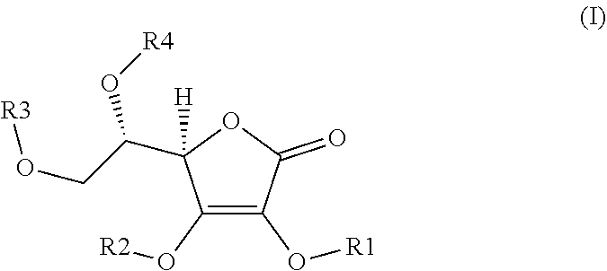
C1(O[R2])=C(O[R1])C(=O)OC1([H])C(CO[R3])O[R4]
